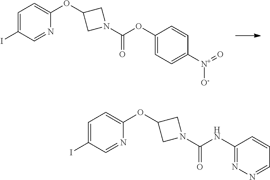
IC1=CC=C(OC2CN(C(OC3=CC=C([N+](=O)[O-])C=C3)=O)C2)N=C1.IC1=CC=C(OC2CN(C(NC3=NN=CC=C3)=O)C2)N=C1
